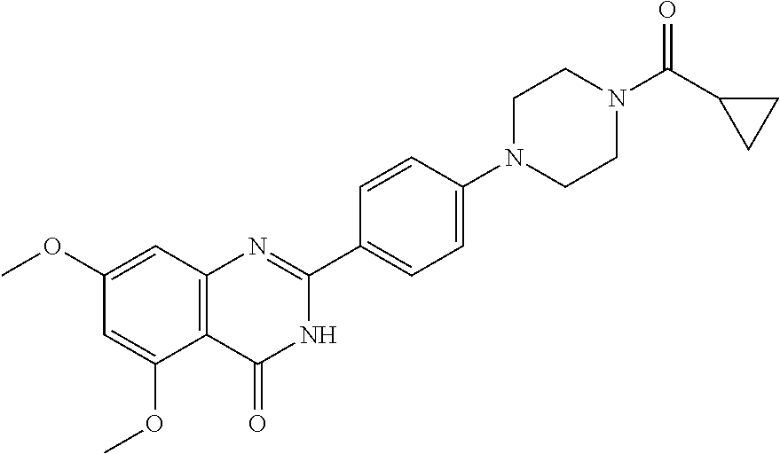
C12=C(C=C(OC)C=C1OC)N=C(C1=CC=C(N3CCN(C(C4CC4)=O)CC3)C=C1)NC2=O
